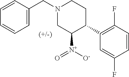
C1=CC(CN2CC([N+](=O)[O-])C(C3=C(F)C=CC(F)=C3)CC2)=CC=C1
